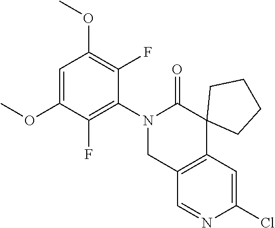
C1(OC)=CC(OC)=C(F)C(N2CC3=C(C=C(Cl)N=C3)C3(C2=O)CCCC3)=C1F
